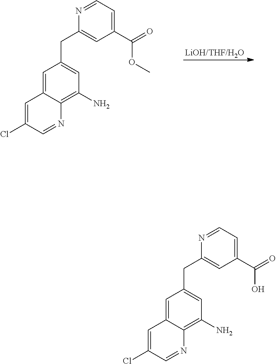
[LiOH/THF/H2O].C1(C(=O)OC)=CC=NC(CC2=CC(N)=C3C(=C2)C=C(Cl)C=N3)=C1.C1(C(=O)O)=CC=NC(CC2=CC(N)=C3C(=C2)C=C(Cl)C=N3)=C1
